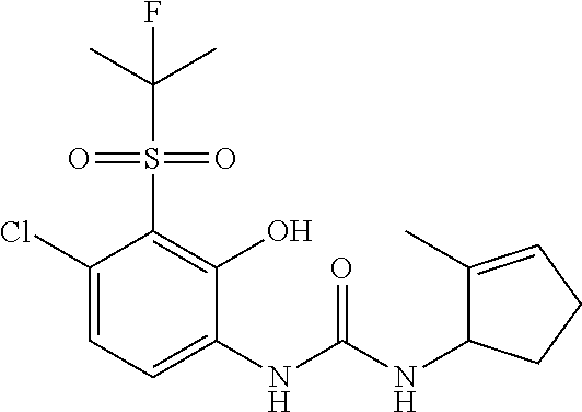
C1(Cl)=CC=C(NC(NC2C(C)=CCC2)=O)C(O)=C1S(=O)(=O)C(C)(C)F
